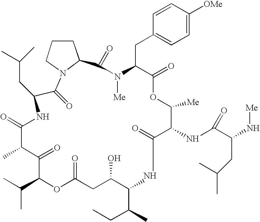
C1(=O)N2C(CCC2)C(=O)N([Me])C(CC2=CC=C([OMe])C=C2)C(=O)OC([Me])C(NC(C(N[Me])CC(C)C)=O)C(=O)NC(C(C)CC)C(O)CC(=O)OC(C(C)C)C(=O)C(C)C(=O)NC1CC(C)C
